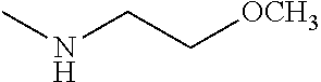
CNCC[OCH3]
